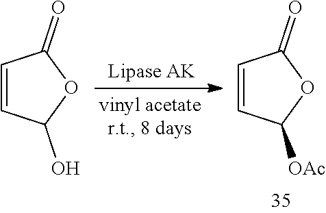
C1=CC(O)OC1=O.C1=CC([OAc])OC1=O
